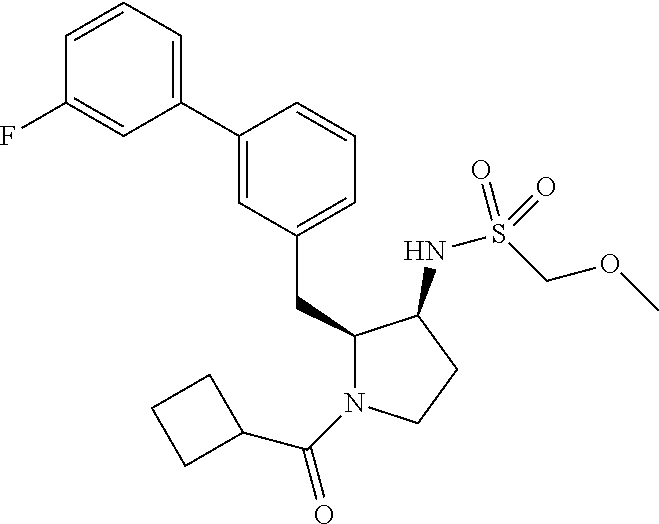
C1(CC2=CC=CC(C3=CC=CC(F)=C3)=C2)N(C(=O)C2CCC2)CCC1NS(COC)(=O)=O
